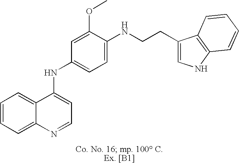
C12=CC=CC=C1N=CC=C2NC1=CC=C(NCCC2=CNC3=C2C=CC=C3)C(OC)=C1
